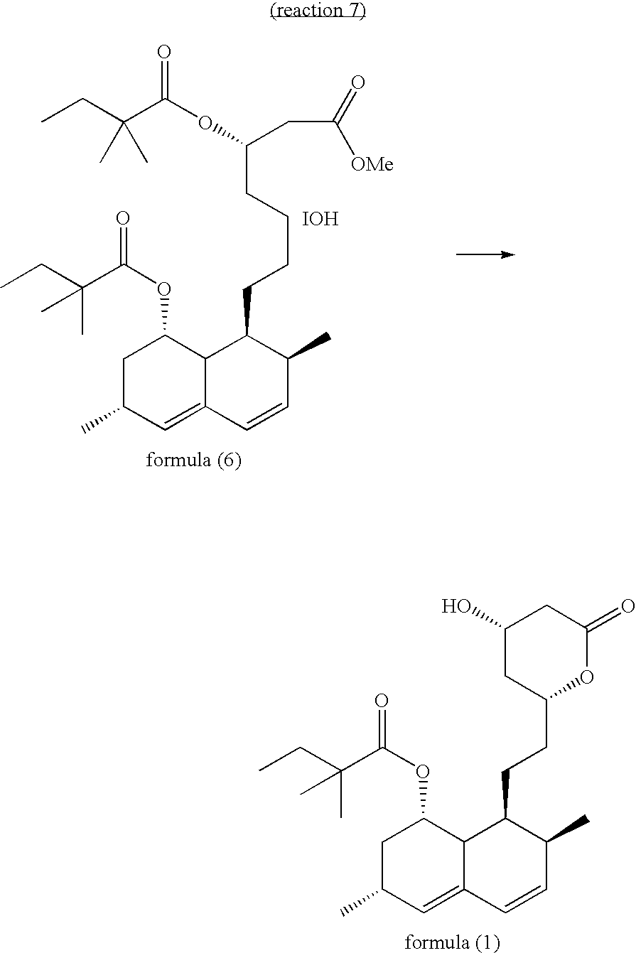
C1(O)CC(CCC2C3C(=CC(C)CC3OC(=O)C(CC)(C)C)C=CC2C)OC(=O)C1.[IOH].C(CCCCC1C2C(=CC(C)CC2OC(=O)C(CC)(C)C)C=CC1C)(CC(=O)[OMe])OC(=O)C(CC)(C)C
